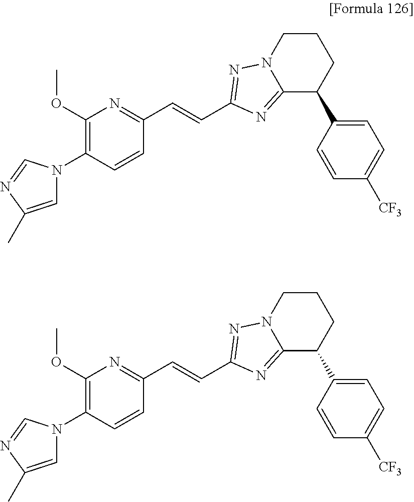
C1(OC)=C(N2C=C(C)N=C2)C=CC(C=CC2=NN3CCCC(C4=CC=C([CF3])C=C4)C3=N2)=N1.C1(OC)=C(N2C=C(C)N=C2)C=CC(C=CC2=NN3CCCC(C4=CC=C([CF3])C=C4)C3=N2)=N1
